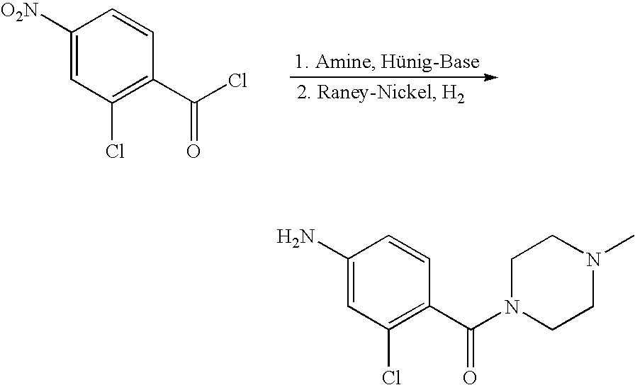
C1([O2N])=CC(Cl)=C(C(Cl)=O)C=C1.C1(N)=CC(Cl)=C(C(N2CCN(C)CC2)=O)C=C1
